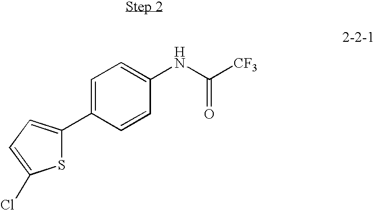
C1(C2=CC=C(Cl)S2)=CC=C(NC(=O)[CF3])C=C1
